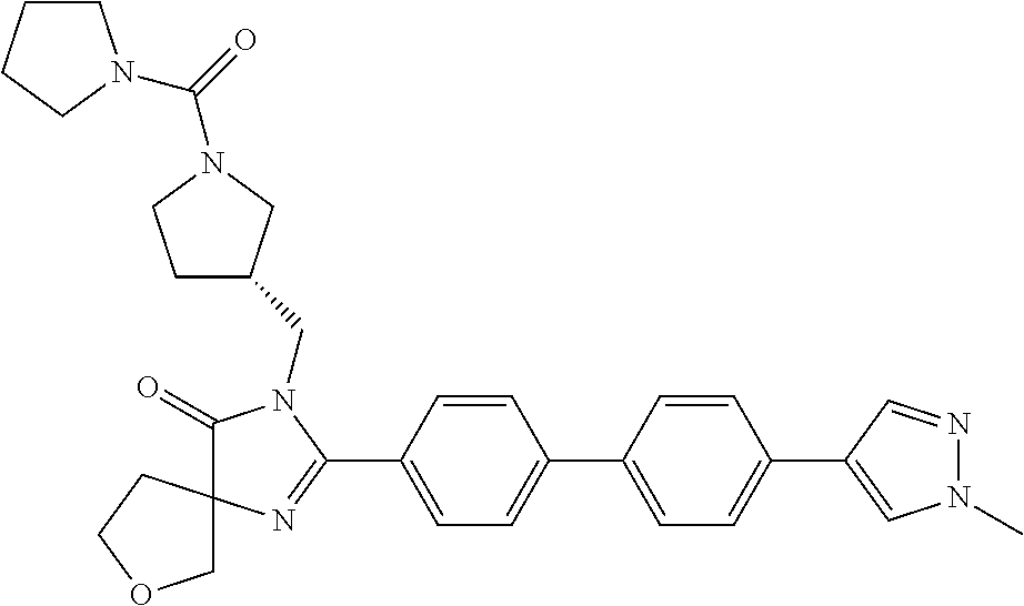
C1(=O)N(CC2CCN(C(=O)N3CCCC3)C2)C(C2=CC=C(C3=CC=C(C4=CN(C)N=C4)C=C3)C=C2)=NC12COCC2
